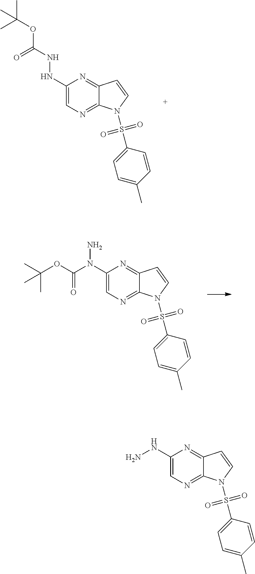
C1(NNC(OC(C)(C)C)=O)=CN=C2C(=N1)C=CN2S(C1=CC=C(C)C=C1)(=O)=O.C1(NN)=CN=C2C(=N1)C=CN2S(C1=CC=C(C)C=C1)(=O)=O.C1(N(N)C(OC(C)(C)C)=O)=CN=C2C(=N1)C=CN2S(C1=CC=C(C)C=C1)(=O)=O
